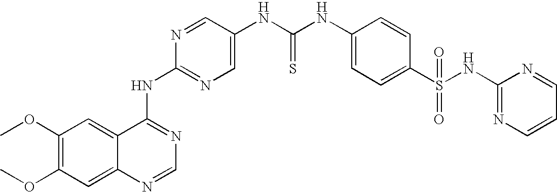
C12=CC(OC)=C(OC)C=C1N=CN=C2NC1=NC=C(NC(NC2=CC=C(S(NC3=NC=CC=N3)(=O)=O)C=C2)=S)C=N1
